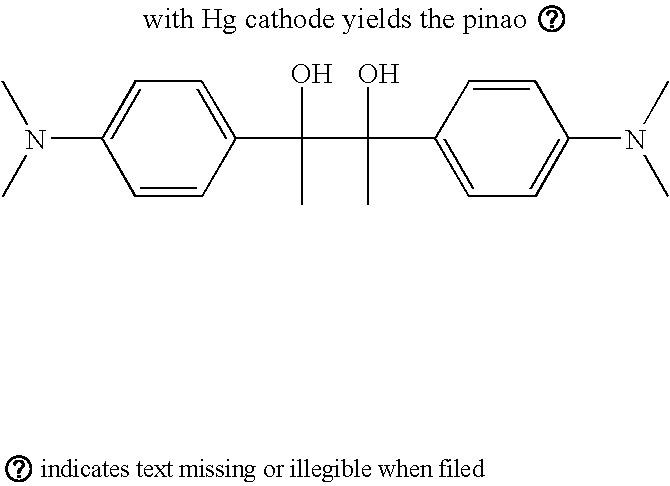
C1=C(C(O)(C(O)(C)C2=CC=C(N(C)C)C=C2)C)C=CC(N(C)C)=C1
